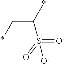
C(C*)(*)S(=[O-])(=O)[O-]
